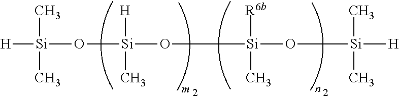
[H][Si](O[Si](O[Si](O[Si](C)(C)[H])([R6b])C)([H])C)(C)C
